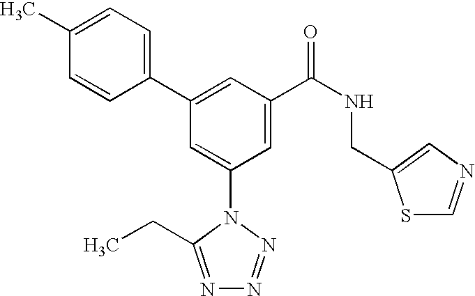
C1(C2=CC(C(NCC3=CN=CS3)=O)=CC(N3C(CC)=NN=N3)=C2)=CC=C(C)C=C1
